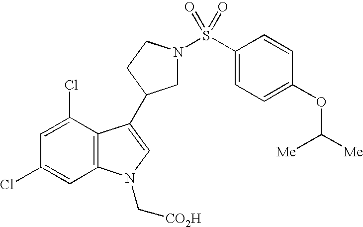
C1N(S(C2=CC=C(OC([Me])[Me])C=C2)(=O)=O)CCC1C1=CN(C[CO2H])C2=C1C(Cl)=CC(Cl)=C2
